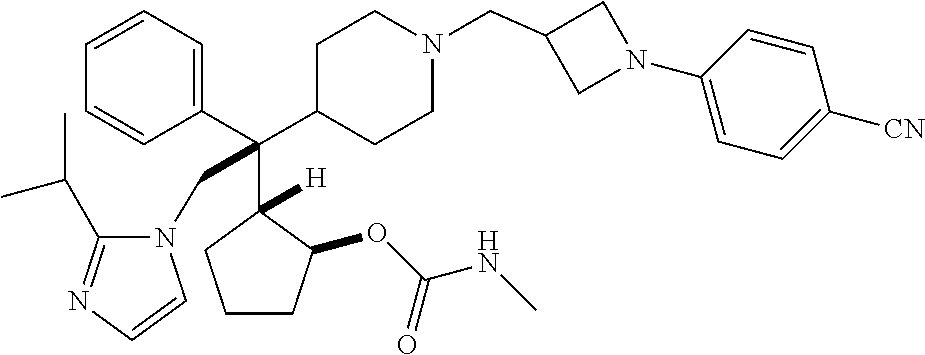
C1=CC=C(C(C2CCN(CC3CN(C4=CC=C([CN])C=C4)C3)CC2)(C2([H])C(OC(NC)=O)CCC2)CN2C(C(C)C)=NC=C2)C=C1
